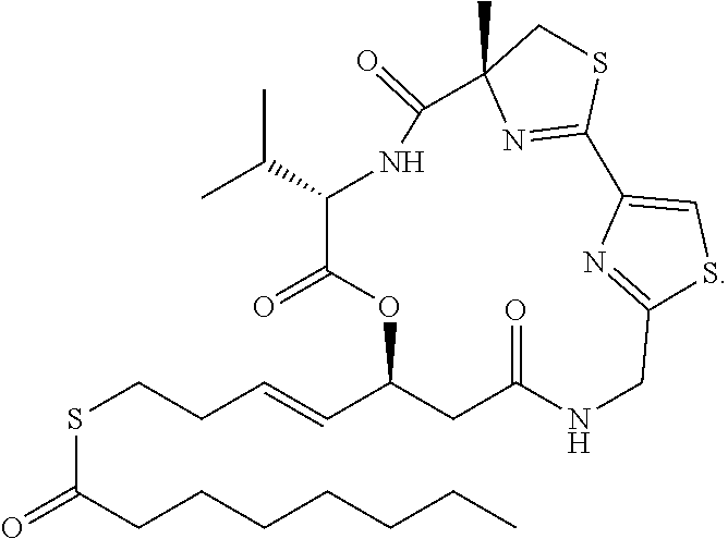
O=C(CCCCCCC)SCCC=CC1CC(=O)NCC2=NC(=CS2)C2=NC(C)(CS2)C(=O)NC(C(C)C)C(=O)O1
